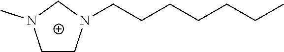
C1N(C)CCN1CCCCCCC
